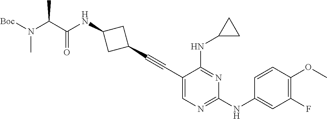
C1(C#CC2=CN=C(NC3=CC(F)=C(OC)C=C3)N=C2NC2CC2)CC(NC(C(N([Boc])C)C)=O)C1
